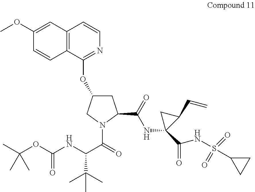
C12=C(C=CN=C1OC1CC(C(NC3(C(NS(C4CC4)(=O)=O)=O)C(C=C)C3)=O)N(C(=O)C(NC(OC(C)(C)C)=O)C(C)(C)C)C1)C=C(OC)C=C2
